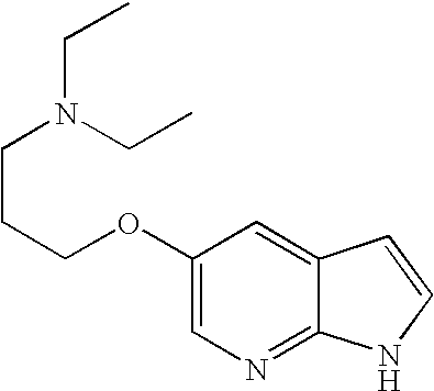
C(CCOC1=CN=C2C(=C1)C=CN2)N(CC)CC
